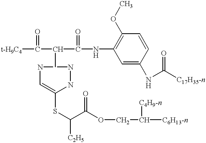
[t-H9C4]C(C(C(NC1=C(OC)C=CC(NC([C17H35-n])=O)=C1)=O)C)=O.N1C=C(SC(C(OCC([C4H9-n])[C6H13-n])=O)[C2H5])NN1
